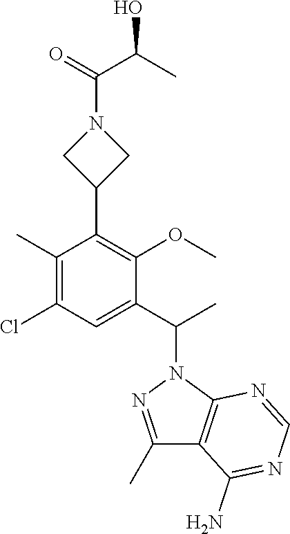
C1(C)=NN(C(C)C2=CC(Cl)=C(C)C(C3CN(C(C(C)O)=O)C3)=C2OC)C2=C1C(N)=NC=N2
